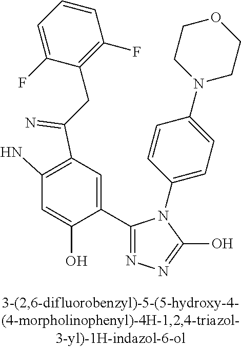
N1=C(C2=CC(C(=N)CC3=C(F)C=CC=C3F)=C(N)C=C2O)N(C2=CC=C(N3CCOCC3)C=C2)C(O)=N1
